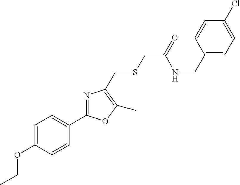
CCOC1=CC=C(C2=NC(CSCC(=O)NCC3=CC=C(Cl)C=C3)=C(C)O2)C=C1
